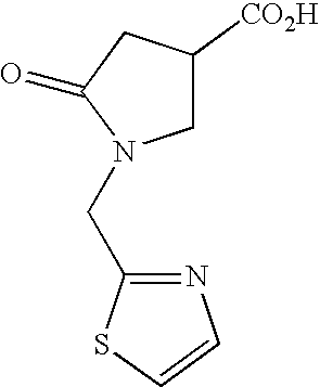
C1C([CO2H])CC(=O)N1CC1=NC=CS1
